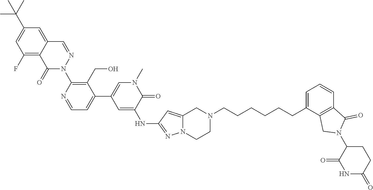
CC(C1=CC(F)=C2C(=C1)C=NN(C1=C(CO)C(C3=CN(C)C(=O)C(NC4=NN5C(=C4)CN(CCCCCCC4=CC=CC6=C4CN(C4C(=O)NC(=O)CC4)C6=O)CC5)=C3)=CC=N1)C2=O)(C)C
